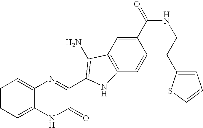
C1=C2C(=CC=C1)N=C(C1=C(N)C3=C(C=CC(C(=O)NCCC4=CC=CS4)=C3)N1)C(=O)N2
